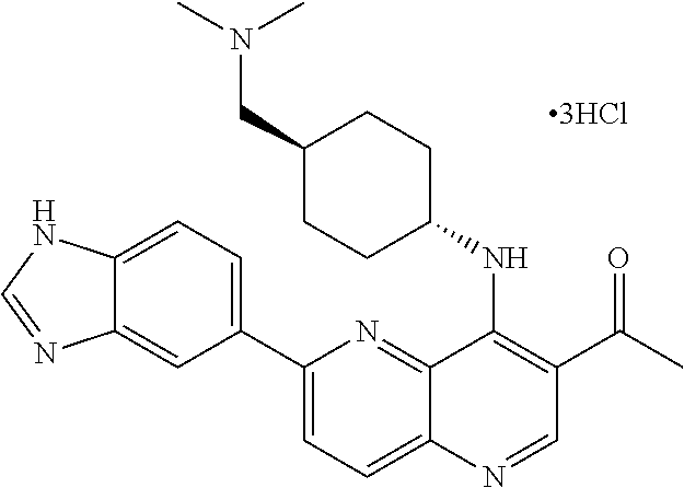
C12=NC(C3=CC=C4C(=C3)N=CN4)=CC=C1N=CC(C(C)=O)=C2NC1CCC(CN(C)C)CC1
